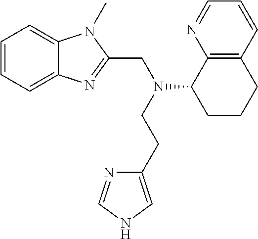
C1=CC=C2C(=C1)N(C)C(CN(CCC1=CNC=N1)C1CCCC3=C1N=CC=C3)=N2
